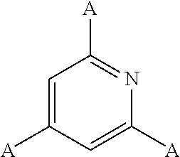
C1=C([A])C=C([A])N=C1[A]
